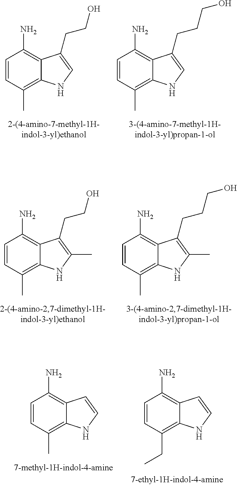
C1=CC(C)=C2C(=C1N)C(CCO)=CN2.C1=CC(C)=C2C(=C1N)C(CCCO)=CN2.C1=CC(C)=C2C(=C1N)C(CCO)=C(C)N2.C1=CC(C)=C2C(=C1N)C(CCCO)=C(C)N2.C1=CC(C)=C2C(=C1N)C=CN2.C1=CC(CC)=C2C(=C1N)C=CN2
